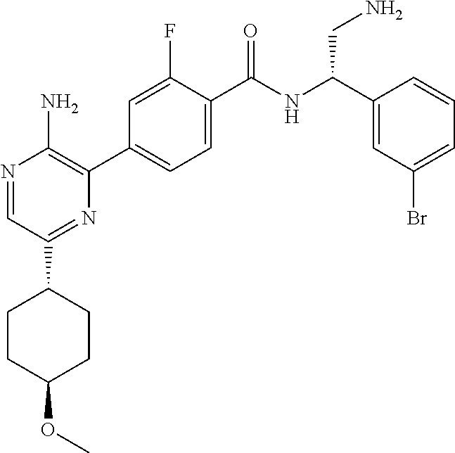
N1=CC(C2CCC(OC)CC2)=NC(C2=CC=C(C(NC(C3=CC(Br)=CC=C3)CN)=O)C(F)=C2)=C1N
